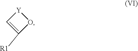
C1=C([R1])O[Y]1
